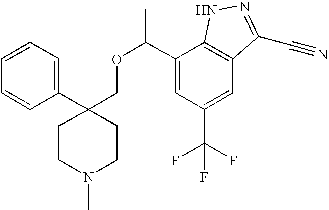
C1(C2(COC(C3=CC(C(F)(F)F)=CC4=C3NN=C4C#N)C)CCN(C)CC2)=CC=CC=C1
